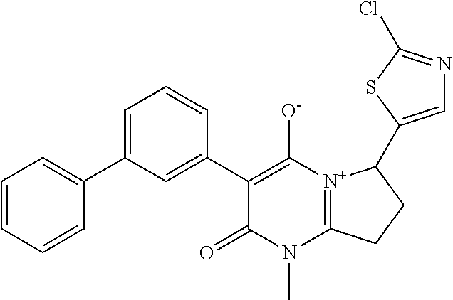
C1(C2=CC=CC=C2)=CC=CC(C2=C([O-])[N+]3=C(N(C)C2=O)CCC3C2=CN=C(Cl)S2)=C1
